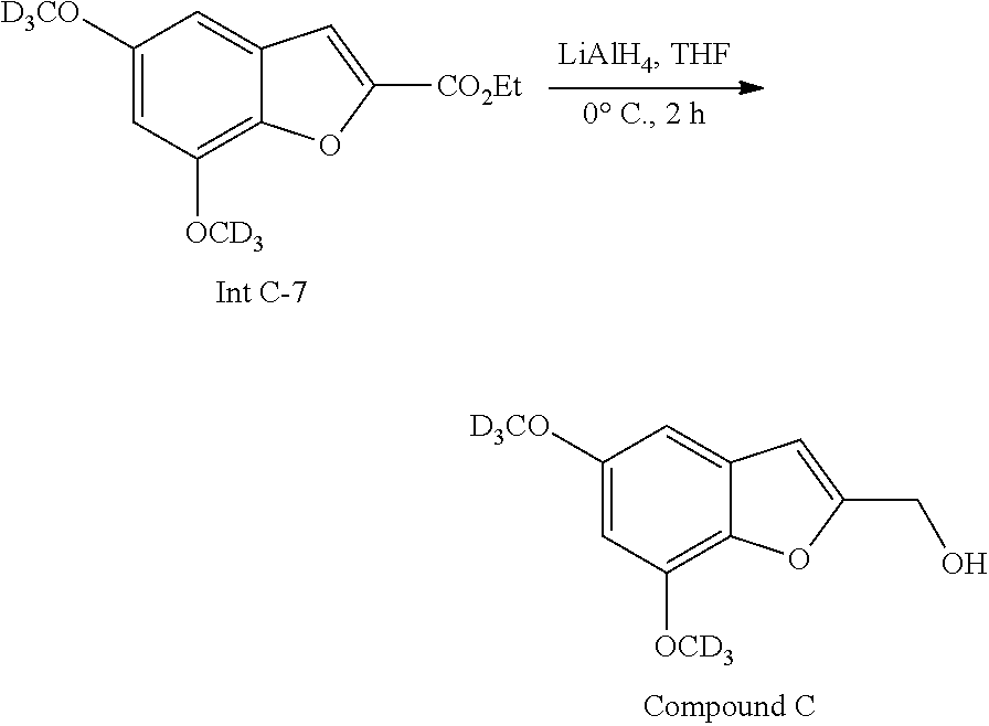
C1([D3CO])=CC([OCD3])=C2C(=C1)C=C(CO)O2.C1([D3CO])=CC([OCD3])=C2C(=C1)C=C([CO2Et])O2
